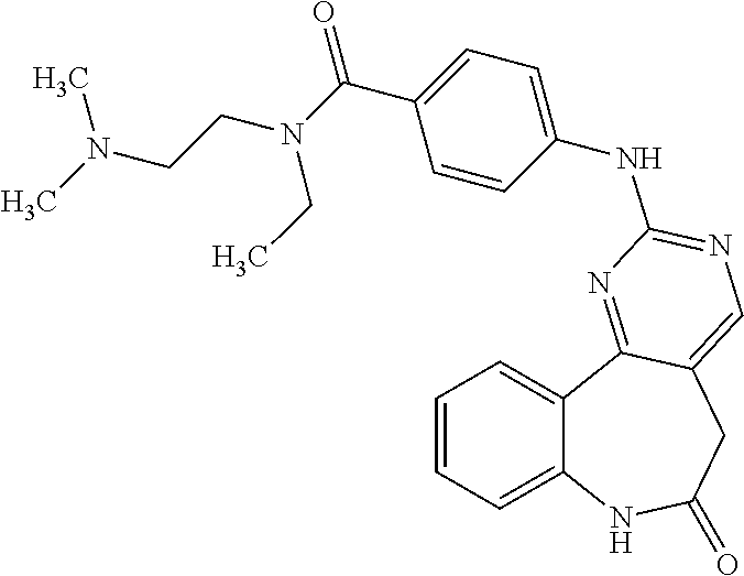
C1=CC=C2C(=C1)C1=NC(NC3=CC=C(C(=O)N(CCN(C)C)CC)C=C3)=NC=C1CC(=O)N2
